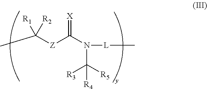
CC([Z]C(N([L]C)C([R5])([R3])[R4])=[X])([R1])[R2]
